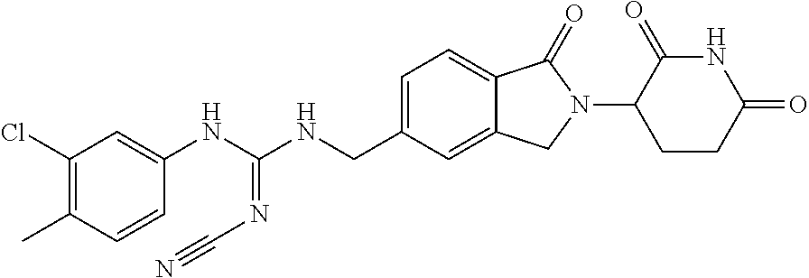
C1(Cl)=C(C)C=CC(NC(NCC2=CC=C3C(=C2)CN(C2CCC(=O)NC2=O)C3=O)=NC#N)=C1
